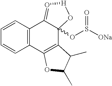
C1=CC2=C(C=C1)C1=C(C3(OS([ONa])=O)C2=O[H]O3)C(C)C(C)O1
